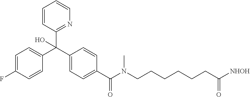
C1(F)=CC=C(C(C2=CC=C(C(N(CCCCCCC([NHOH])=O)C)=O)C=C2)(C2=NC=CC=C2)O)C=C1
